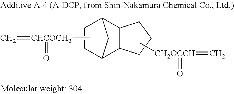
C=[CHCOCH2](C)=O.C1CC2C3C(C1C2)CCC3.C[CH2OCCH](=O)=C
